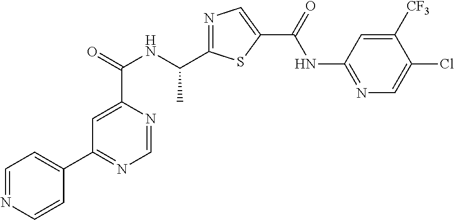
C1=NC(C(=O)NC(C2=NC=C(C(=O)NC3=NC=C(Cl)C([CF3])=C3)S2)C)=CC(C2=CC=NC=C2)=N1
